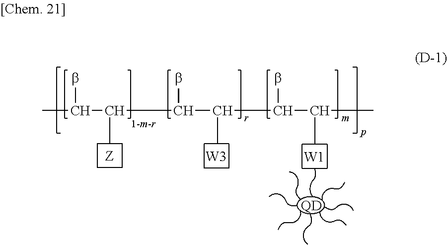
[Z].[W3].[W1].[QD].CC(b)C(C(b)C(C(b)C(C)C)C)C
